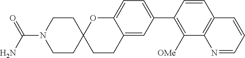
C12=CC(C3=C([OMe])C4=C(C=C3)C=CC=N4)=CC=C1OC1(CC2)CCN(C(N)=O)CC1
